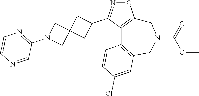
O1N=C(C2CC3(C2)CN(C2=NC=CN=C2)C3)C2=C1CN(C(=O)OC)CC1=C2C=CC(Cl)=C1
